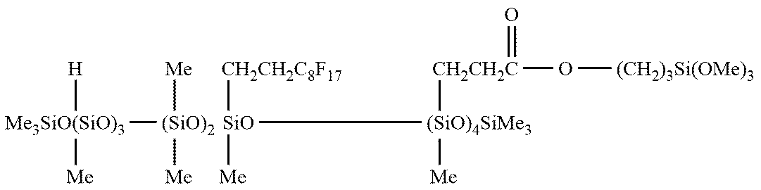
[Me3SiO(SiO)3]([(SiO)2]([Me])([Me])[SiO]([CH2CH2C8F17])([Me])[(SiO)4SiMe3]([CH2CH2C](=O)O[(CH2)3Si(OMe)3])[Me])([H])[Me]
